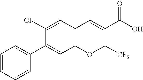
C1(Cl)=CC2=C(C=C1C1=CC=CC=C1)OC([CF3])C(C(O)=O)=C2
